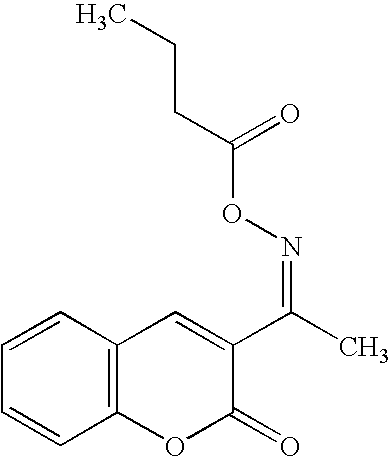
C12=C(C=CC=C1)C=C(C(C)=NOC(CCC)=O)C(=O)O2
